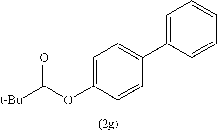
C1=C(OC([t-Bu])=O)C=CC(C2=CC=CC=C2)=C1
